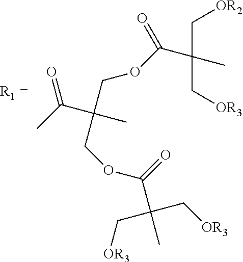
O=C(C)C(C)(COC(C(C)(C[OR2])C[OR3])=O)COC(C(C)(C[OR3])C[OR3])=O
